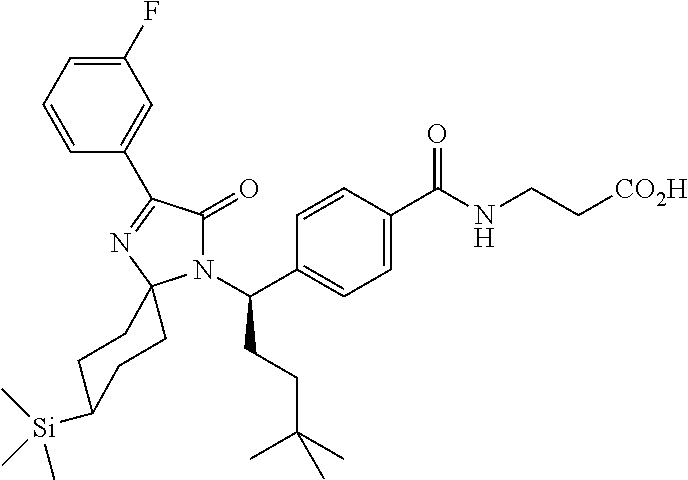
C1=CC(C(N2C(=O)C(C3=CC(F)=CC=C3)=NC23CCC([Si](C)(C)C)CC3)CCC(C)(C)C)=CC=C1C(NCC[CO2H])=O
